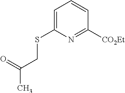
C1=C(SCC(=O)C)N=C([CO2Et])C=C1
